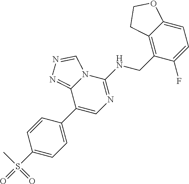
C1(C2=CN=C(NCC3=C4C(=CC=C3F)OCC4)N3C2=NN=C3)=CC=C(S(C)(=O)=O)C=C1
